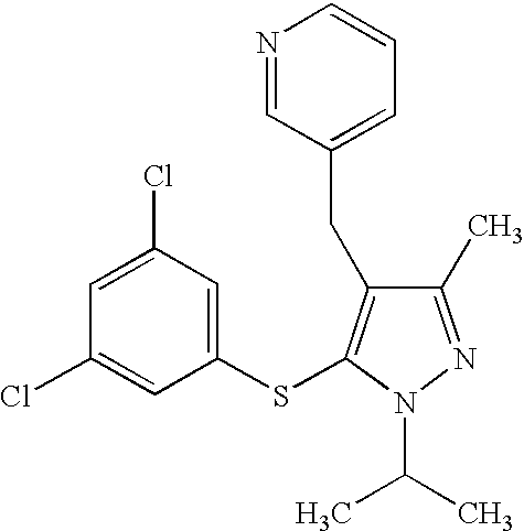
C1(Cl)=CC(Cl)=CC(SC2=C(CC3=CC=CN=C3)C(C)=NN2C(C)C)=C1
